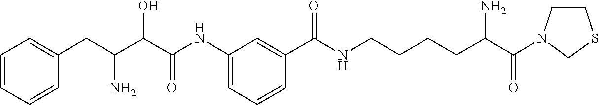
C1=CC=CC(CC(C(C(NC2=CC=CC(C(NCCCCC(C(=O)N3CCSC3)N)=O)=C2)=O)O)N)=C1
